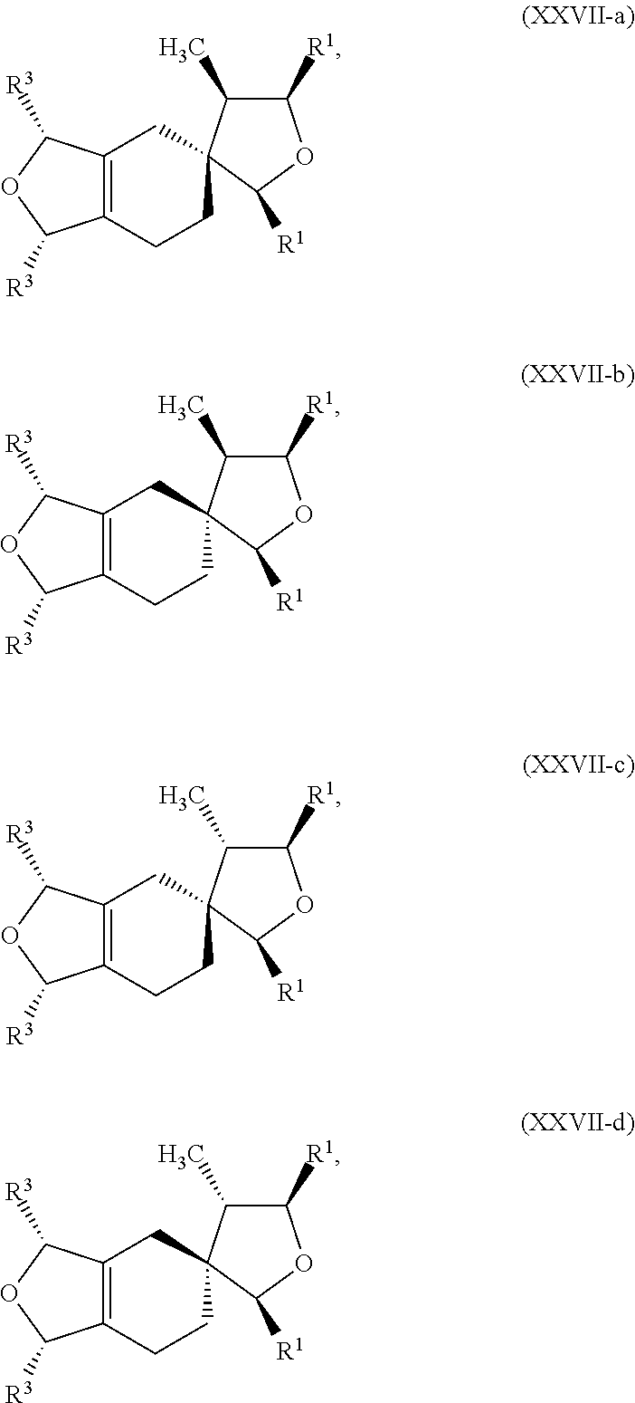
C12=C(CCC3(C1)C(C)C([R1])OC3[R1])C([R3])OC2[R3].C12=C(CCC3(C1)C(C)C([R1])OC3[R1])C([R3])OC2[R3].C12=C(CCC3(C1)C(C)C([R1])OC3[R1])C([R3])OC2[R3].C12=C(CCC3(C1)C(C)C([R1])OC3[R1])C([R3])OC2[R3]
